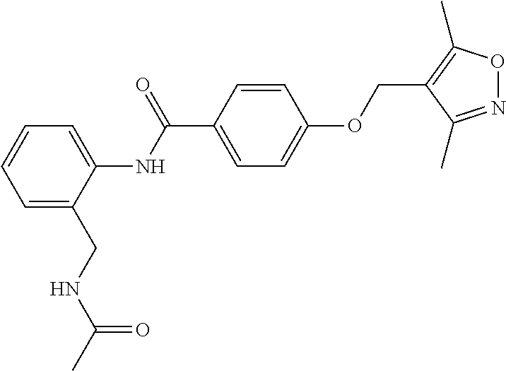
C1=C(CNC(C)=O)C(NC(C2=CC=C(OCC3=C(C)ON=C3C)C=C2)=O)=CC=C1
